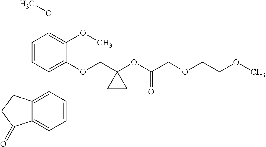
C1=CC(C2=C3C(=CC=C2)C(=O)CC3)=C(OCC2(OC(COCCOC)=O)CC2)C(OC)=C1OC
